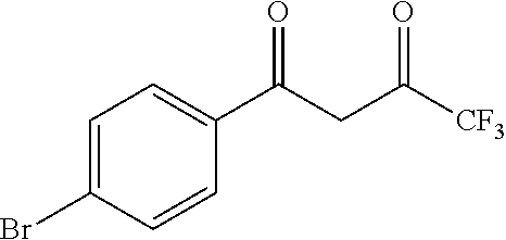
C1=C(C(=O)CC(=O)[CF3])C=CC(Br)=C1
